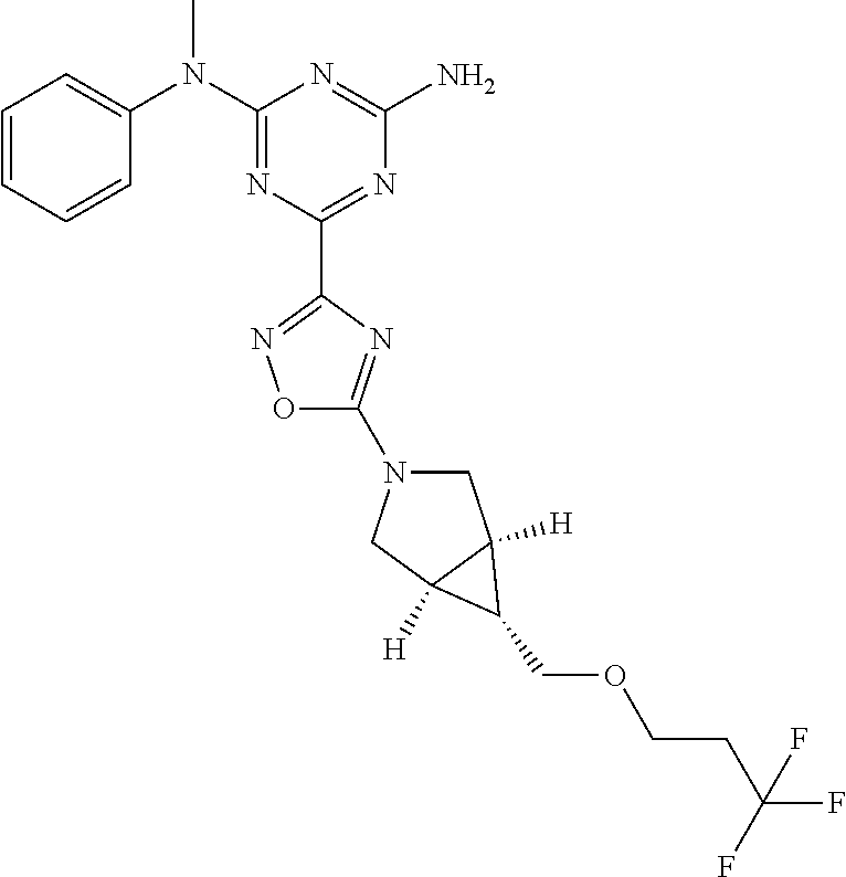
C1=CC=CC(N(C2=NC(C3=NOC(N4CC5([H])C([H])(C4)C5COCCC(F)(F)F)=N3)=NC(N)=N2)C)=C1
